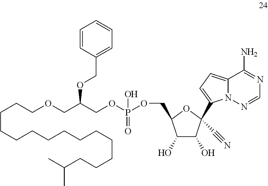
C1=CC(COC(COCCCCCCCCCCCCCCC(C)C)COP(OCC2C(O)C(O)C(C3=CC=C4N3N=CN=C4N)(C#N)O2)(=O)O)=CC=C1
